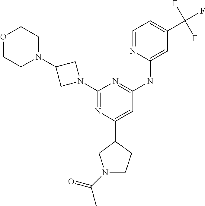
C1=NC(NC2=NC(N3CC(N4CCOCC4)C3)=NC(C3CCN(C(C)=O)C3)=C2)=CC(C(F)(F)F)=C1
